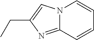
C12=NC(CC)=CN1C=CC=C2
